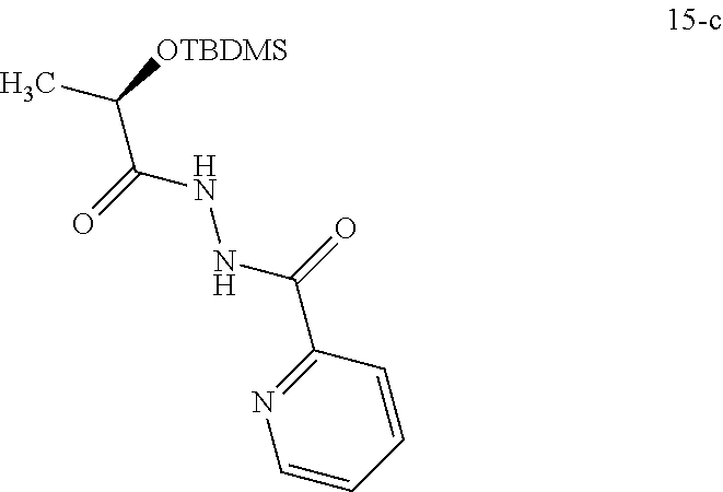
C(C(=O)NNC(C1=NC=CC=C1)=O)([OTBDMS])C
